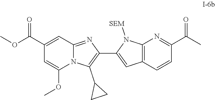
COC1=CC(C(OC)=O)=CC2=NC(C3=CC4=C(N=C(C(=O)C)C=C4)N3[SEM])=C(C3CC3)N21
